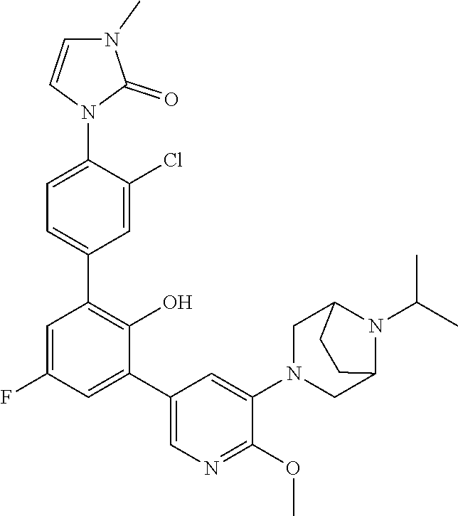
C1=C(N2C(=O)N(C)C=C2)C(Cl)=CC(C2=C(O)C(C3=CN=C(OC)C(N4CC5N(C(C)C)C(C4)CC5)=C3)=CC(F)=C2)=C1
